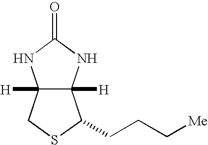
C12([H])C([H])(NC(=O)N1)C(CCC[Me])SC2
